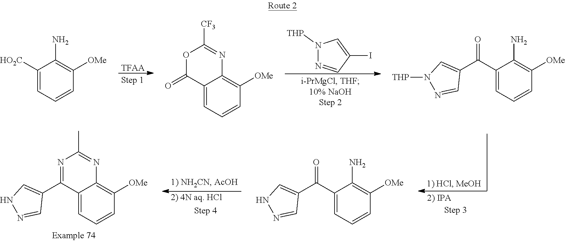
[TFAA].N1([THP])N=CC(I)=C1.C1([HO2C])=CC=CC([OMe])=C1N.C12=CC=CC([OMe])=C1N=C([CF3])OC2=O.C1(C(C2=CN([THP])N=C2)=O)=CC=CC([OMe])=C1N.C12=CC=CC([OMe])=C1N=C(C)N=C2C1=CNN=C1.C1(C(C2=CNN=C2)=O)=CC=CC([OMe])=C1N
